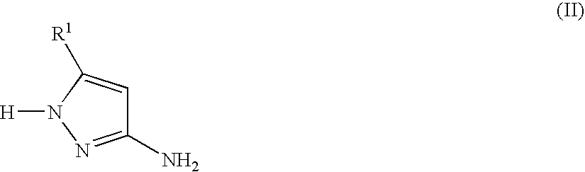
C1(N)=NN([H])C([R1])=C1
